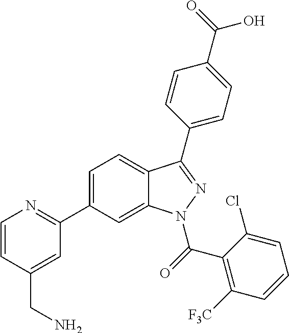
C1=C(C2=NC=CC(CN)=C2)C=C2C(=C1)C(C1=CC=C(C(O)=O)C=C1)=NN2C(C1=C([F3C])C=CC=C1Cl)=O
